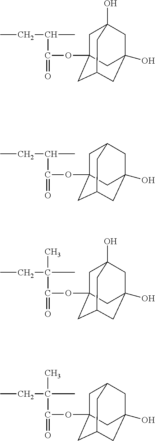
CCC(C)C(=O)OC12CC3(O)CC(O)(CC(C1)C3)C2.CCC(C)(C(=O)OC12CC3(O)CC(O)(CC(C1)C3)C2)C.CCC(C)(C(=O)OC12CC3CC(O)(CC(C1)C3)C2)C.CCC(C)C(=O)OC12CC3CC(O)(CC(C1)C3)C2
